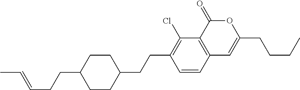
C12=C(C(=O)OC(CCCC)=C1)C(Cl)=C(CCC1CCC(CCC=CC)CC1)C=C2
